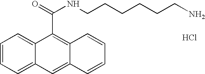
C1=CC=C2C(=C1)C(C(=O)NCCCCCCN)=C1C(=C2)C=CC=C1.Cl
